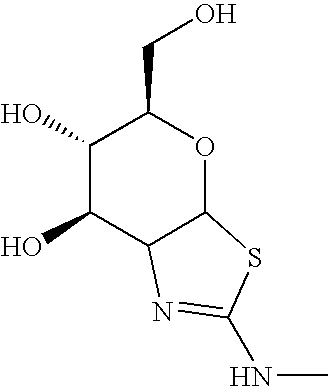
C1(O)C(O)C2C(OC1CO)SC(NC)=N2
